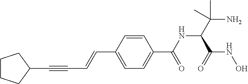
C(C1=CC=C(C(NC(C(N)(C)C)C(NO)=O)=O)C=C1)=CC#CC1CCCC1
